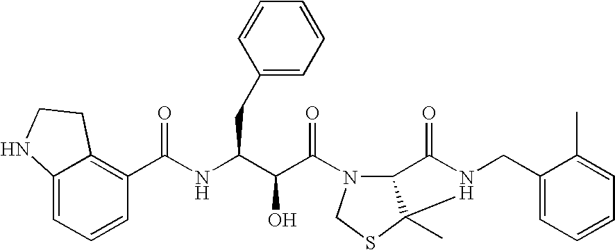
C(NC(C(C(=O)N1C2C(C)(SC1)N(CC1=CC=CC=C1C)C2=O)O)CC1=CC=CC=C1)(=O)C1=C2C(=CC=C1)NCC2
